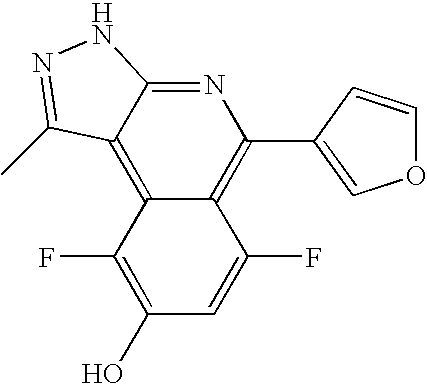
C12=C3C(=NC(C4=COC=C4)=C1C(F)=CC(O)=C2F)NN=C3C
